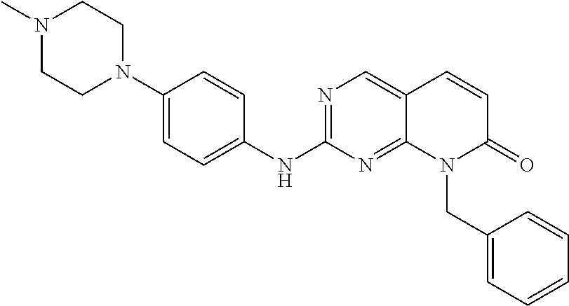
C1(N2CCN(C)CC2)=CC=C(NC2=NC=C3C(=N2)N(CC2=CC=CC=C2)C(=O)C=C3)C=C1
